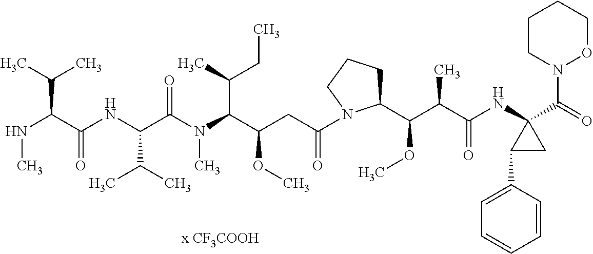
N(C(C(NC(C(N(C(C(CC(=O)N1C(C(C(C(NC2(C(=O)N3OCCCC3)C(C3=CC=CC=C3)C2)=O)C)OC)CCC1)OC)C(C)CC)C)=O)C(C)C)=O)C(C)C)C
